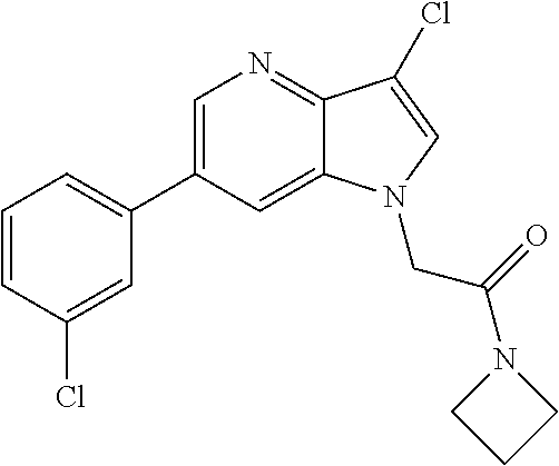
C1(C2=CN=C3C(=C2)N(CC(=O)N2CCC2)C=C3Cl)=CC=CC(Cl)=C1
